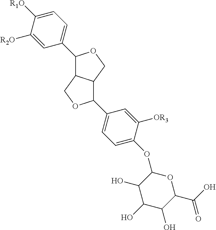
C1(C2C3C(CO2)C(C2=CC=C(OC4OC(C(O)=O)C(O)C(O)C4O)C([OR3])=C2)OC3)=CC=C([R1O])C([R2O])=C1
